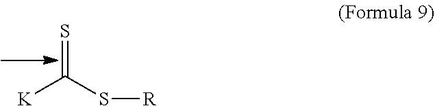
[K]C(S[R])=S
